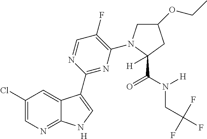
C1(F)=C(N2CC(OCC)CC2(C(N(CC(F)(F)F)[H])=O)[H])N=C(C2=CNC3=NC=C(Cl)C=C32)N=C1.[H]
